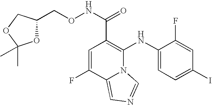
C1=C(F)C2=CN=CN2C(NC2=CC=C(I)C=C2F)=C1C(NOCC1OC(C)(C)OC1)=O
